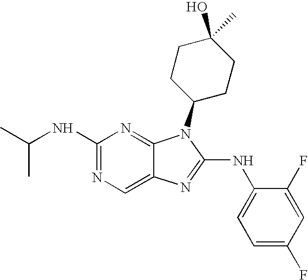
N1=C(NC(C)C)N=C2C(=C1)N=C(NC1=CC=C(F)C=C1F)N2C1CCC(O)(C)CC1
